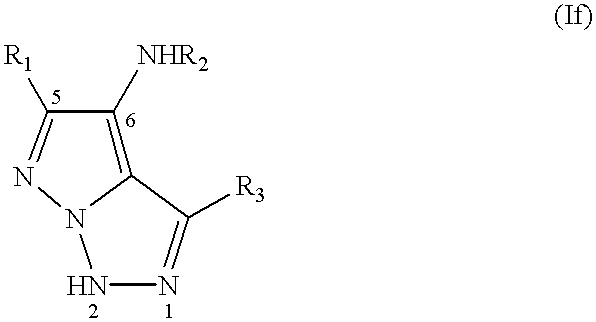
C12=C([NHR2])C([R1])=NN1NN=C2[R3]
